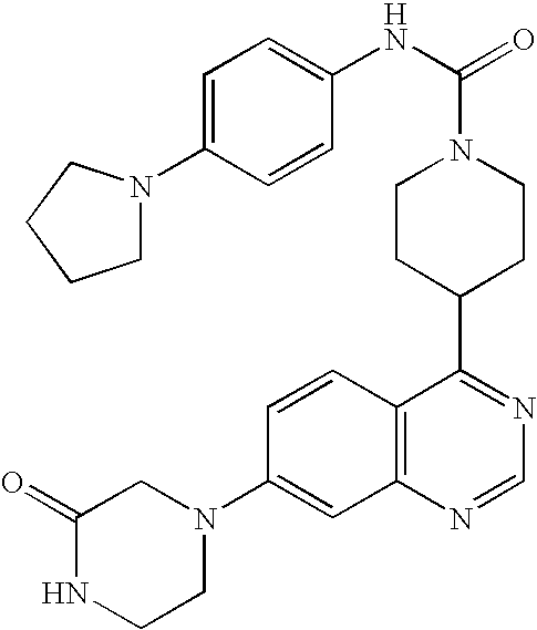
C1=CC2=C(C=C1N1CC(=O)NCC1)N=CN=C2C1CCN(C(NC2=CC=C(N3CCCC3)C=C2)=O)CC1
